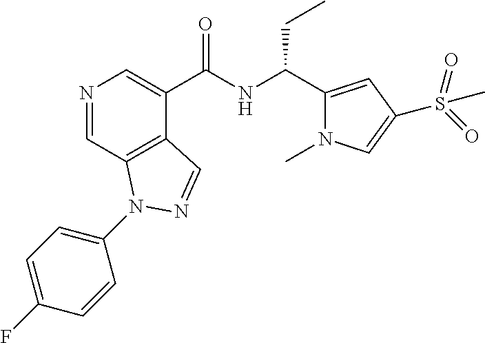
N1=CC2=C(C(C(NC(C3=CC(S(=O)(=O)C)=CN3C)CC)=O)=C1)C=NN2C1=CC=C(F)C=C1
